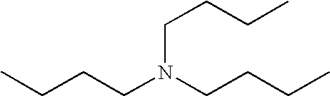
C(CCN(CCCC)CCCC)C
